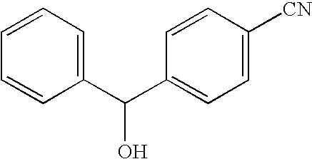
C1=CC=C(C(C2=CC=C([CN])C=C2)O)C=C1
